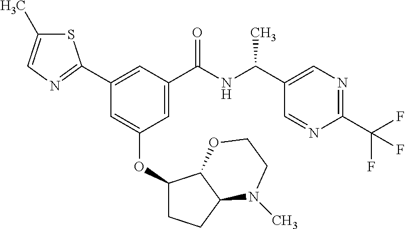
C1=C(C(NC(C2=CN=C(C(F)(F)F)N=C2)C)=O)C=C(C2=NC=C(C)S2)C=C1OC1CCC2C1OCCN2C
